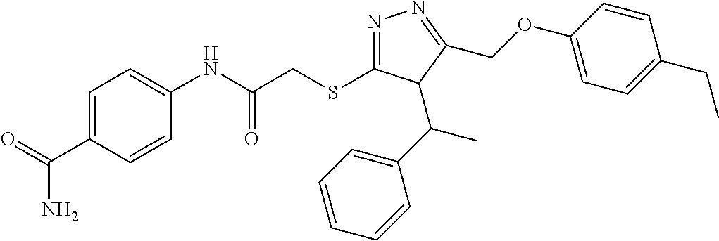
C1=C(C(=O)N)C=CC(NC(CSC2=NN=C(COC3=CC=C(CC)C=C3)C2C(C2=CC=CC=C2)C)=O)=C1
